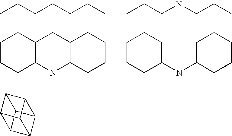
C12C3C4C5C3C1C5C24.CCCCCCC.CCCNCCC.C1CC2NC3CCCCC3CC2CC1.C1CC(NC2CCCCC2)CCC1
